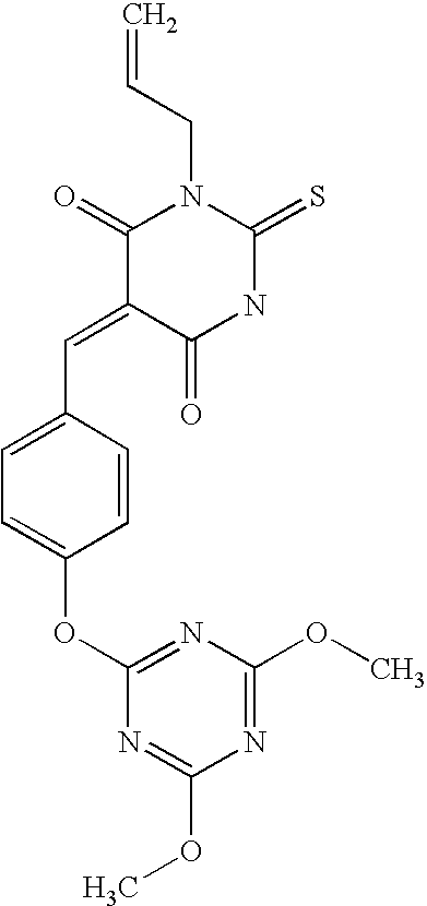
C=CCN1C(=O)C(=CC2=CC=C(OC3=NC(OC)=NC(OC)=N3)C=C2)C(=O)NC1=S
